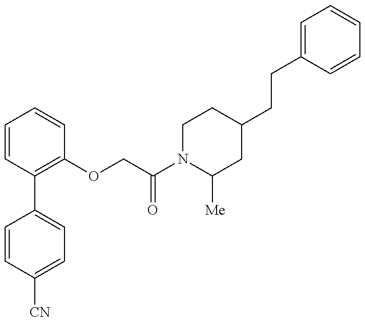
C1=CC([CN])=CC=C1C1=C(OCC(N2C([Me])CC(CCC3=CC=CC=C3)CC2)=O)C=CC=C1
